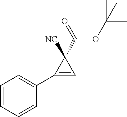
C1=CC=CC(C2=CC2(C(OC(C)(C)C)=O)[NC])=C1
